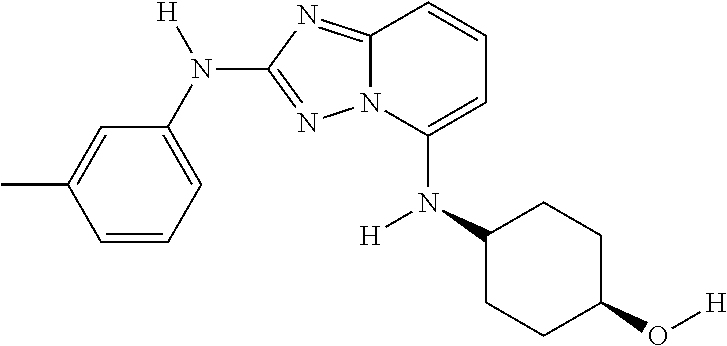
C1=C(C)C=CC=C1N([H])C1=NN2C(=N1)C=CC=C2N(C1CCC(O[H])CC1)[H]
